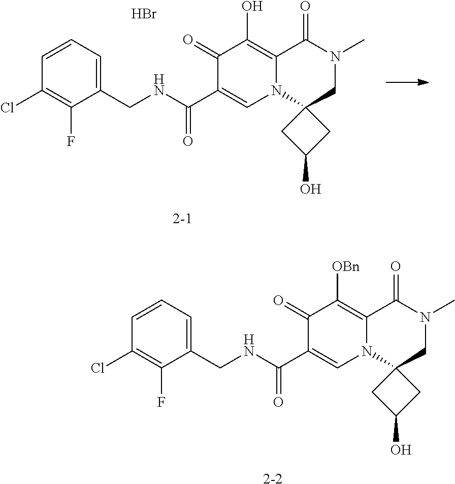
[2-2].C1(CNC(C2=CN3C(=C([OBn])C2=O)C(=O)N(C)CC32CC(O)C2)=O)=CC=CC(Cl)=C1F.[2-1].C1(CNC(C2=CN3C(=C(O)C2=O)C(=O)N(C)CC32CC(O)C2)=O)=CC=CC(Cl)=C1F.Br
